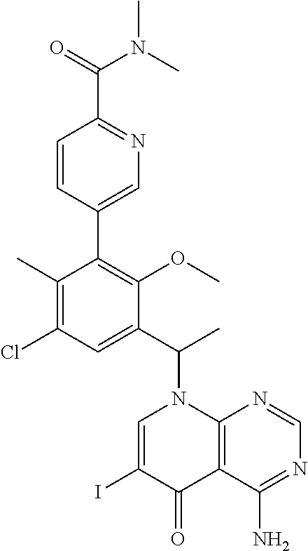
C1(C2=C(OC)C(C(C)N3C4=C(C(N)=NC=N4)C(=O)C(I)=C3)=CC(Cl)=C2C)=CN=C(C(=O)N(C)C)C=C1
